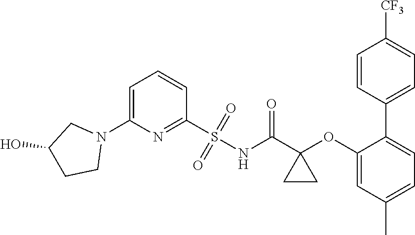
C1=C(N2CC(O)CC2)N=C(S(NC(C2(OC3=CC(C)=CC=C3C3=CC=C([CF3])C=C3)CC2)=O)(=O)=O)C=C1
